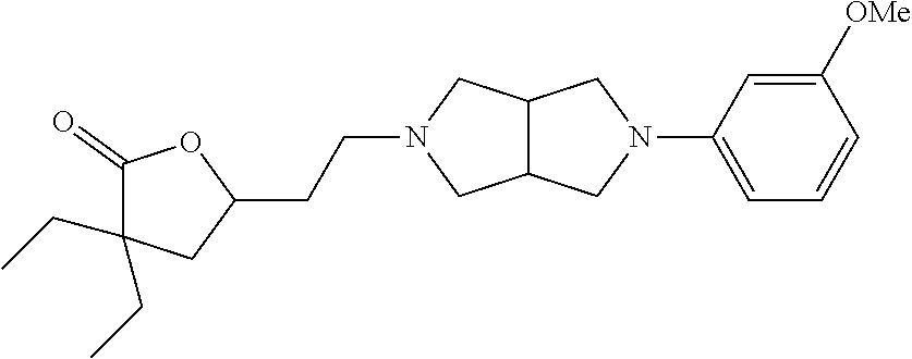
C12C(CN(C3=CC=CC([OMe])=C3)C1)CN(CCC1OC(=O)C(CC)(CC)C1)C2
